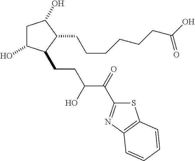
C1C(O)C(CCC(C(=O)C2=NC3=C(S2)C=CC=C3)O)C(CCCCCCC(O)=O)C1O
